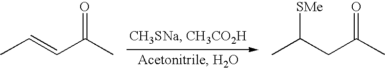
CC=CC(C)=O.CC(CC(C)=O)[SMe]
